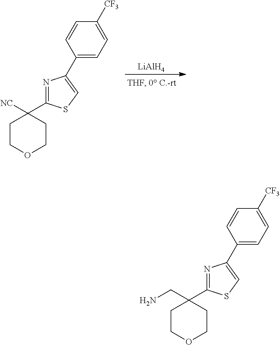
[LiAlH4].C1COCCC1([NC])C1=NC(C2=CC=C([CF3])C=C2)=CS1.C1COCCC1(CN)C1=NC(C2=CC=C([CF3])C=C2)=CS1
